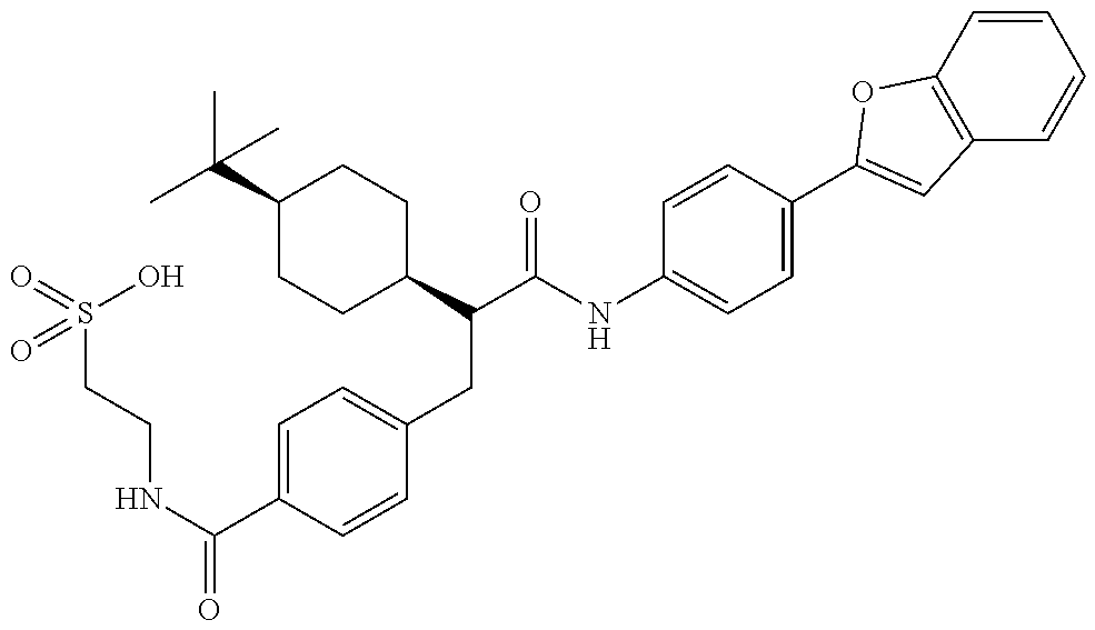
O=S(CCNC(C1=CC=C(CC(C(NC2=CC=C(C3=CC4=C(C=CC=C4)O3)C=C2)=O)C2CCC(C(C)(C)C)CC2)C=C1)=O)(O)=O
